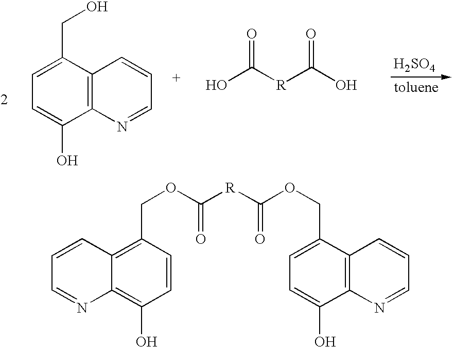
C1=C(CO)C2=C(C(O)=C1)N=CC=C2.OC([R]C(O)=O)=O.[H2SO4].C1=CC2=C(COC([R]C(OCC3=CC=C(O)C4=C3C=CC=N4)=O)=O)C=CC(O)=C2N=C1
